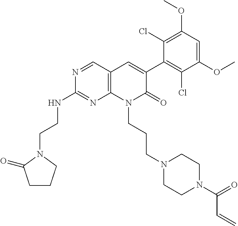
C1(NCCN2C(=O)CCC2)=NC2=C(C=C(C3=C(Cl)C(OC)=CC(OC)=C3Cl)C(=O)N2CCCN2CCN(C(C=C)=O)CC2)C=N1
